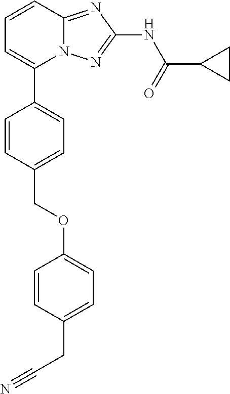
C1=CC2=NC(NC(=O)C3CC3)=NN2C(C2=CC=C(COC3=CC=C(CC#N)C=C3)C=C2)=C1
